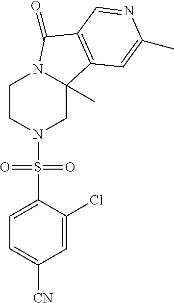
C1CN(S(C2=CC=C([CN])C=C2Cl)(=O)=O)CC2(C)N1C(=O)C1=C2C=C(C)N=C1
